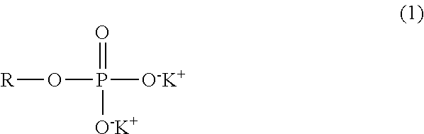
[R]OP([O-K+])(=O)[O-K+]
